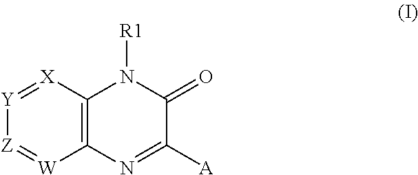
[Y]1=[X]C2=C([W]=[Z]1)N=C([A])C(=O)N2[R1]
